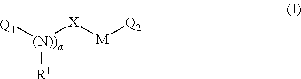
[(N))a]([R1])([Q1])[X][M][Q2]
